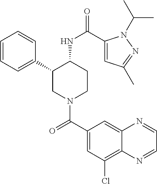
C1=CC=C(C2CN(C(C3=CC(Cl)=C4C(=C3)N=CC=N4)=O)CCC2NC(=O)C2=CC(C)=NN2C(C)C)C=C1
